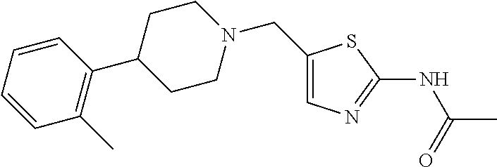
C1(CN2CCC(C3=C(C)C=CC=C3)CC2)=CN=C(NC(C)=O)S1
